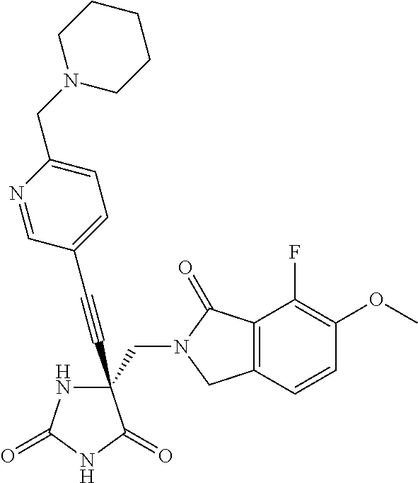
C(#CC1(CN2C(=O)C3=C(C2)C=CC(OC)=C3F)NC(=O)NC1=O)C1=CC=C(CN2CCCCC2)N=C1
